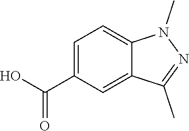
OC(C1=CC=C2C(=C1)C(C)=NN2C)=O
